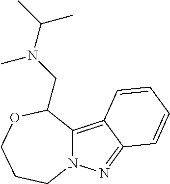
N12C(=C3C(=N1)C=CC=C3)C(CN(C(C)C)C)OCCC2
